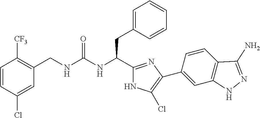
C1=CC(Cl)=CC(CNC(NC(C2=NC(C3=CC4=C(C=C3)C(N)=NN4)=C(Cl)N2)CC2=CC=CC=C2)=O)=C1[CF3]
